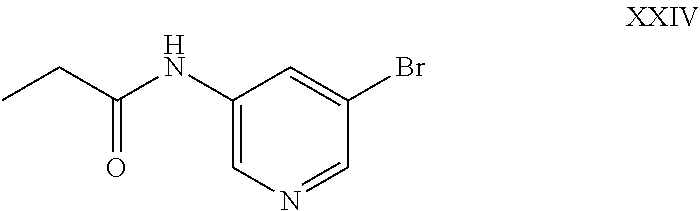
C1(Br)=CC(NC(CC)=O)=CN=C1
